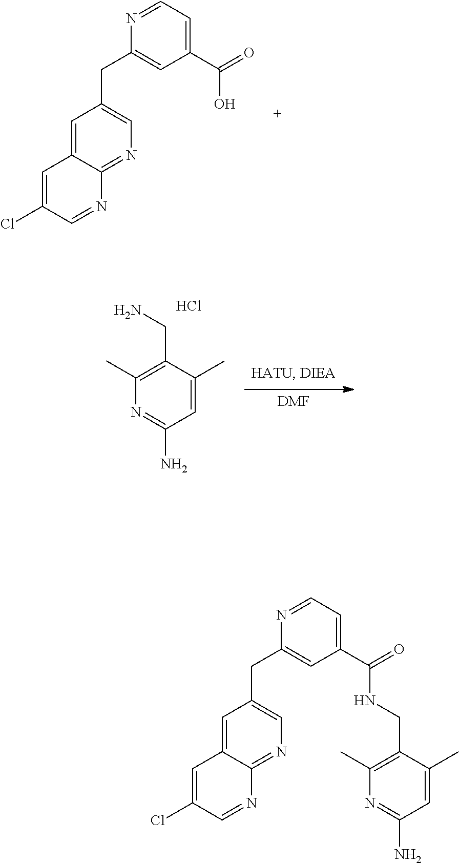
C1(Cl)=CC2=CC(CC3=CC(C(=O)O)=CC=N3)=CN=C2N=C1.[DMF].NCC1=C(C)N=C(N)C=C1C.Cl.C1(Cl)=CC2=CC(CC3=CC(C(=O)NCC4=C(C)N=C(N)C=C4C)=CC=N3)=CN=C2N=C1
